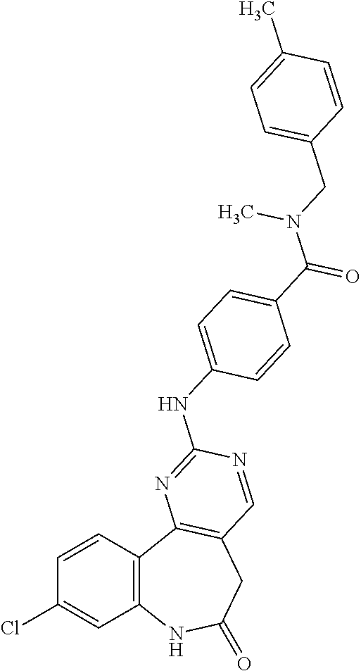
C1=CC2=C(C=C1Cl)NC(=O)CC1=C2N=C(NC2=CC=C(C(=O)N(CC3=CC=C(C)C=C3)C)C=C2)N=C1
